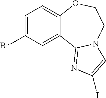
C1=C(Br)C=C2C(=C1)OCCN1C2=NC(I)=C1
